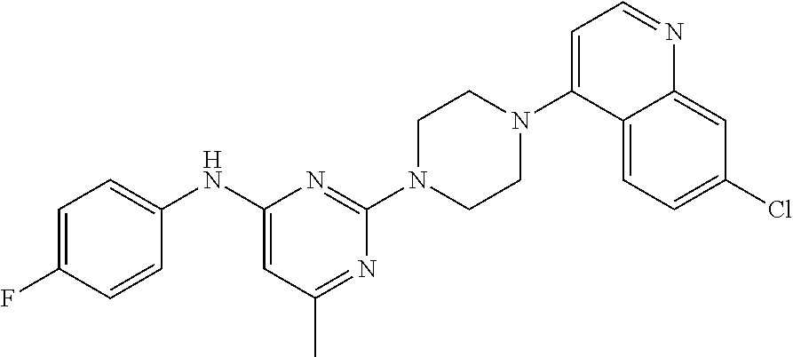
N(C1=CC(C)=NC(N2CCN(C3=CC=NC4=CC(Cl)=CC=C34)CC2)=N1)C1=CC=C(F)C=C1
